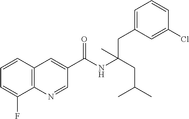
C1=CC2=C(C(F)=C1)N=CC(C(NC(CC(C)C)(CC1=CC=CC(Cl)=C1)C)=O)=C2
